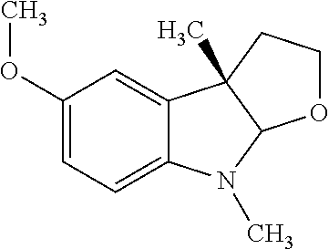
C1(OC)=CC=C2C(=C1)C1(C)C(N2C)OCC1
